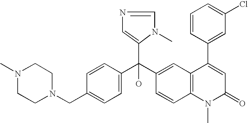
C1=C(CN2CCN(C)CC2)C=CC(C(C2=CC3=C(C=C2)N(C)C(=O)C=C3C2=CC(Cl)=CC=C2)(C2=CN=CN2C)O)=C1
